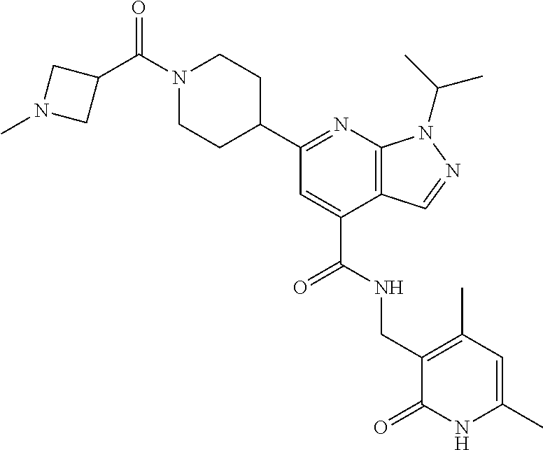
C1(C2=NC3=C(C(C(NCC4=C(C)C=C(C)NC4=O)=O)=C2)C=NN3C(C)C)CCN(C(C2CN(C)C2)=O)CC1
